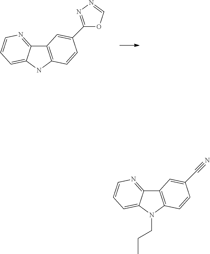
C12=C(NC3=CC=CN=C13)C=CC(C1=NN=CO1)=C2.C12=C(N(CCC)C3=CC=CN=C13)C=CC(C#N)=C2
